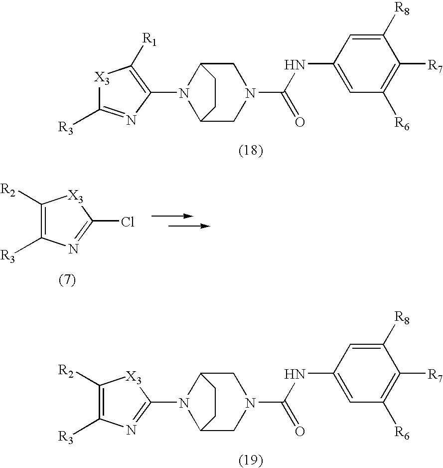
C(NC1=CC([R6])=C([R7])C([R8])=C1)(=O)N1CC2CCC(C1)N2C1=C([R1])[X3]C([R3])=N1.C1([R2])=C([R3])N=C(Cl)[X3]1.C(NC1=CC([R6])=C([R7])C([R8])=C1)(=O)N1CC2CCC(C1)N2C1=NC([R3])=C([R2])[X3]1
